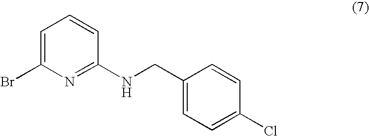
C1=C(Br)N=C(NCC2=CC=C(Cl)C=C2)C=C1
